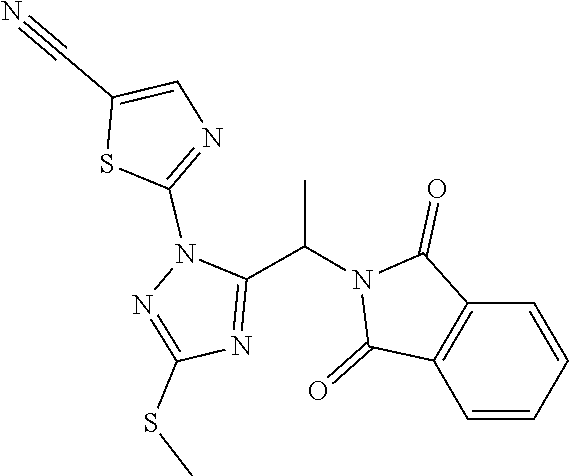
C1(C(N2C(=O)C3=C(C2=O)C=CC=C3)C)=NC(SC)=NN1C1=NC=C(C#N)S1
